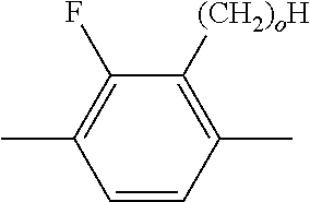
C1(F)=C(C)C=CC(C)=C1[(CH2)oH]
